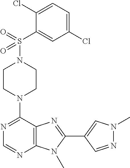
C1CN(C2=NC=NC3=C2N=C(C2=CN(C)N=C2)N3C)CCN1S(C1=CC(Cl)=CC=C1Cl)(=O)=O
